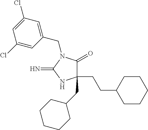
C1(CCC2CCCCC2)(CC2CCCCC2)C(=O)N(CC2=CC(Cl)=CC(Cl)=C2)C(=N)N1
